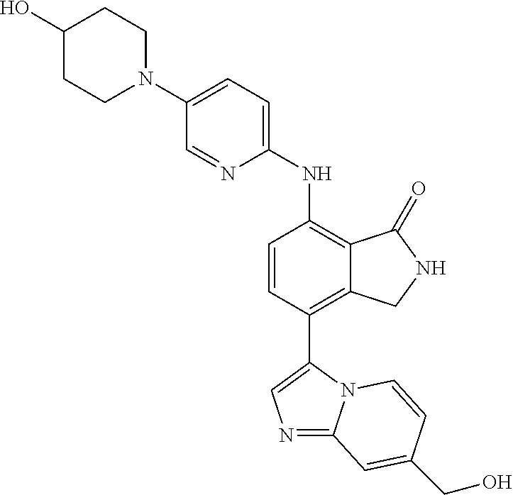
N1(C2=CC=C(NC3=C4C(=C(C5=CN=C6N5C=CC(CO)=C6)C=C3)CNC4=O)N=C2)CCC(O)CC1
